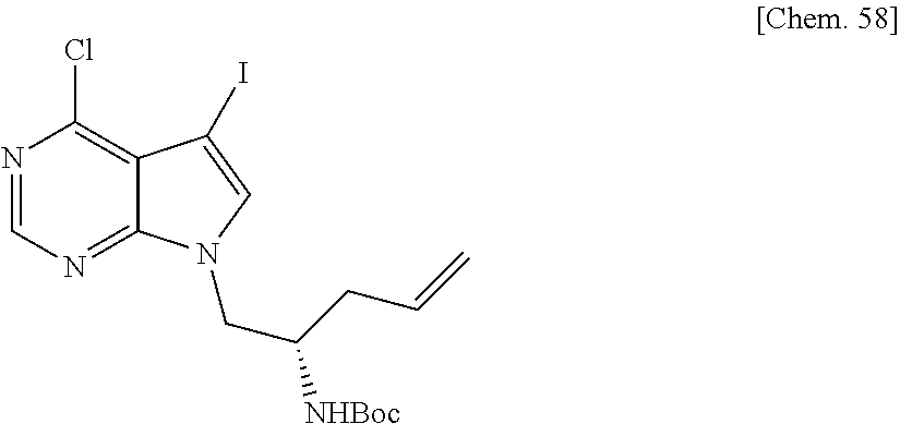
N1=CN=C2C(=C1Cl)C(I)=CN2CC(CC=C)[NHBoc]
